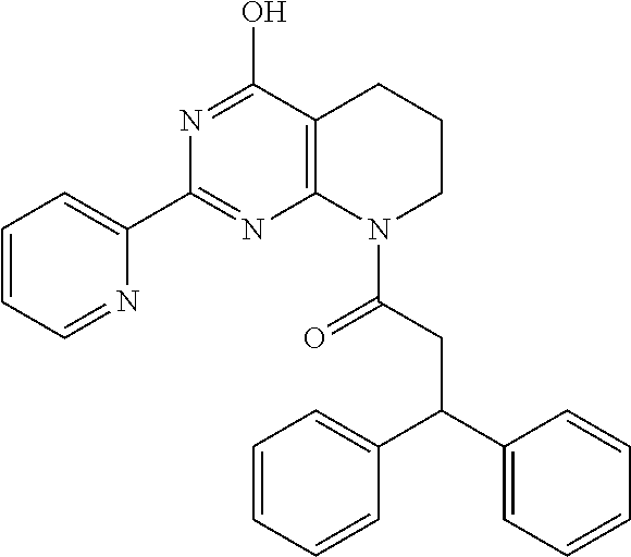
C1=CC=NC(C2=NC3=C(C(O)=N2)CCCN3C(CC(C2=CC=CC=C2)C2=CC=CC=C2)=O)=C1
